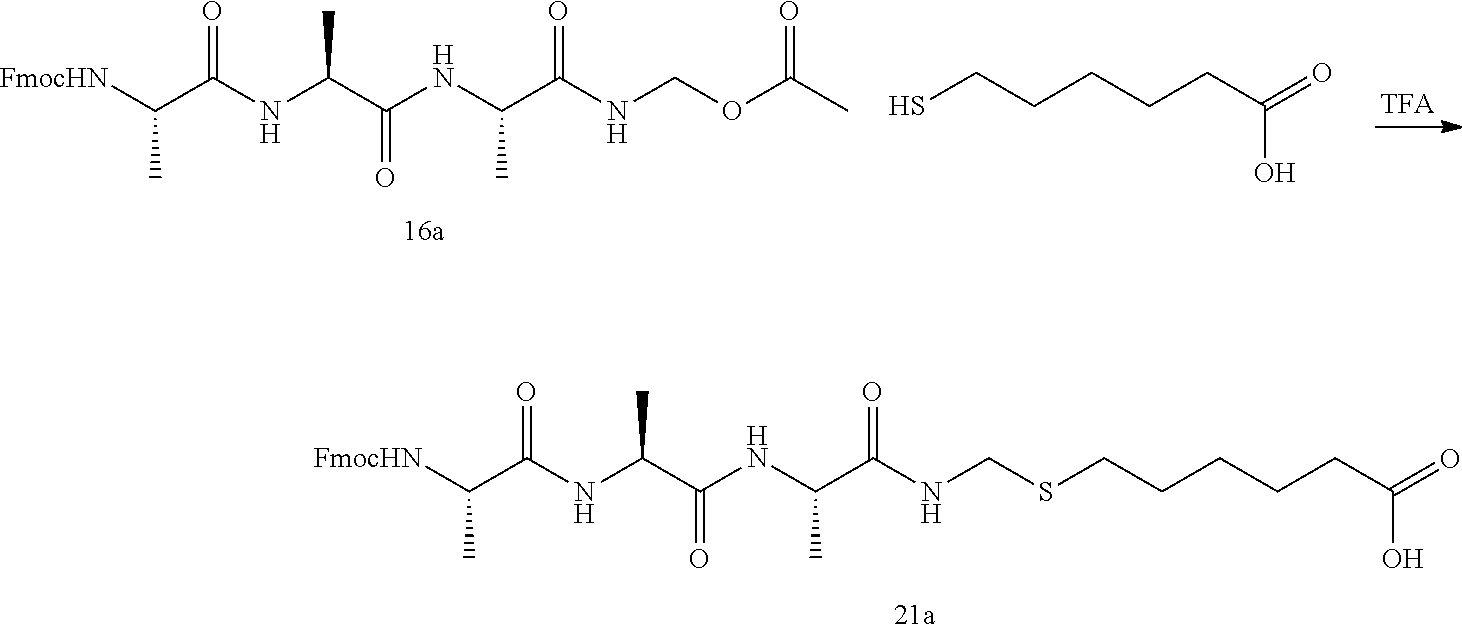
[FmocHN]C(C(NC(C(NC(C(NCSCCCCCC(=O)O)=O)C)=O)C)=O)C.[FmocHN]C(C(NC(C(NC(C(NCOC(C)=O)=O)C)=O)C)=O)C.SCCCCCC(=O)O
